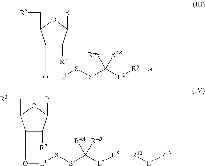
C1(O[L1]SSC([L2][R5])([R4B])[R4A])C([R7])C(B)OC1C[R3].C1(O[L1]SSC([L2][R5][R12][L4][R13])([R4B])[R4A])C([R7])C(B)OC1C[R3]
